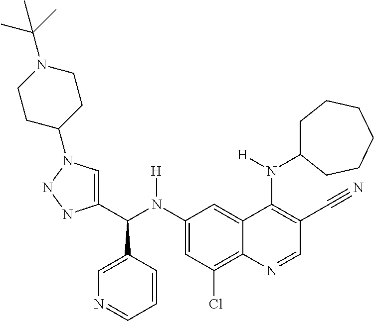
C1(N(C(C2=CN(C3CCN(C(C)(C)C)CC3)NN2)C2=CN=CC=C2)[H])=CC(Cl)=C2C(=C1)C(N([H])C1CCCCCC1)=C(C#N)C=N2
